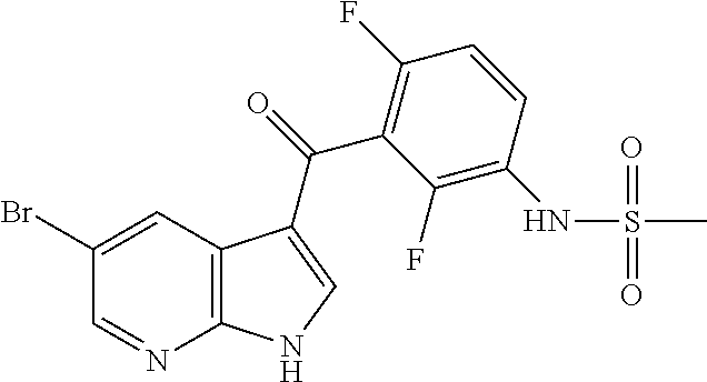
C12=C(C=C(Br)C=N1)C(C(=O)C1=C(F)C=CC(NS(C)(=O)=O)=C1F)=CN2
